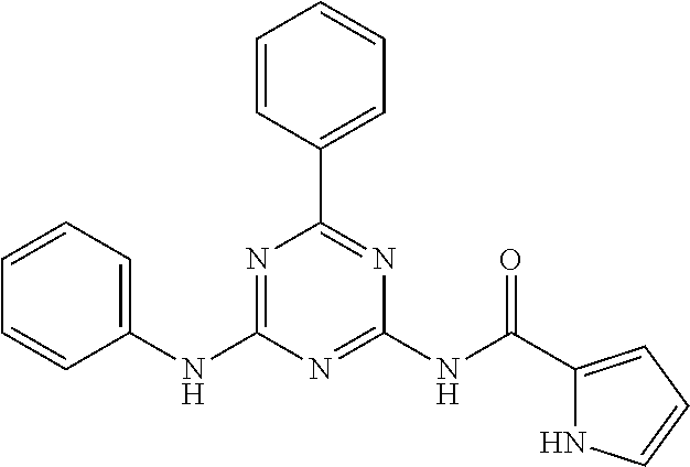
C1(NC2=NC(C3=CC=CC=C3)=NC(NC(=O)C3=CC=CN3)=N2)=CC=CC=C1
